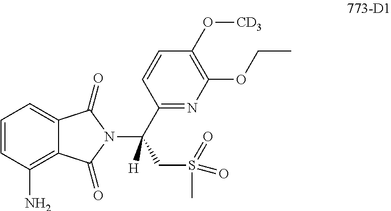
C1=CC(N)=C2C(=C1)C(=O)N(C(C1=NC(OCC)=C(O[CD3])C=C1)(CS(C)(=O)=O)[H])C2=O
